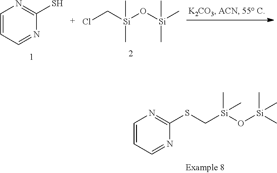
C1=CC=NC(S)=N1.ClC[Si](O[Si](C)(C)C)(C)C.C1=CC=NC(SC[Si](O[Si](C)(C)C)(C)C)=N1
